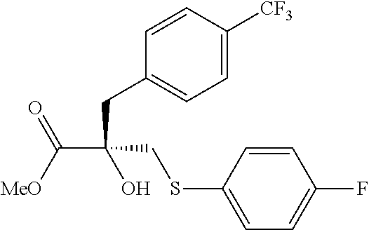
C(C(CC1=CC=C([CF3])C=C1)(CSC1=CC=C(F)C=C1)O)([MeO])=O
